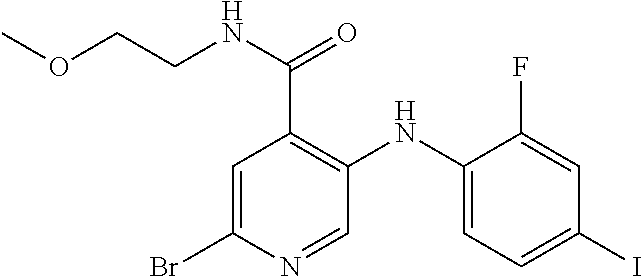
C1=C(F)C(NC2=C(C(=O)NCCOC)C=C(Br)N=C2)=CC=C1I
